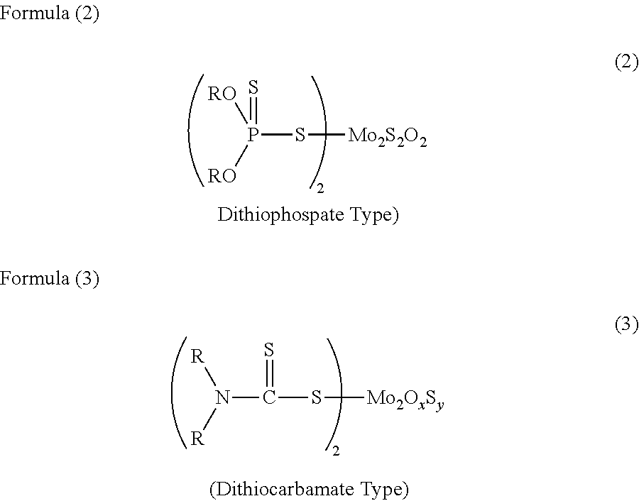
N(C(S[Mo2OxSy])=S)([R])[R].P(S[Mo2S2O2])(=S)([RO])[RO]
